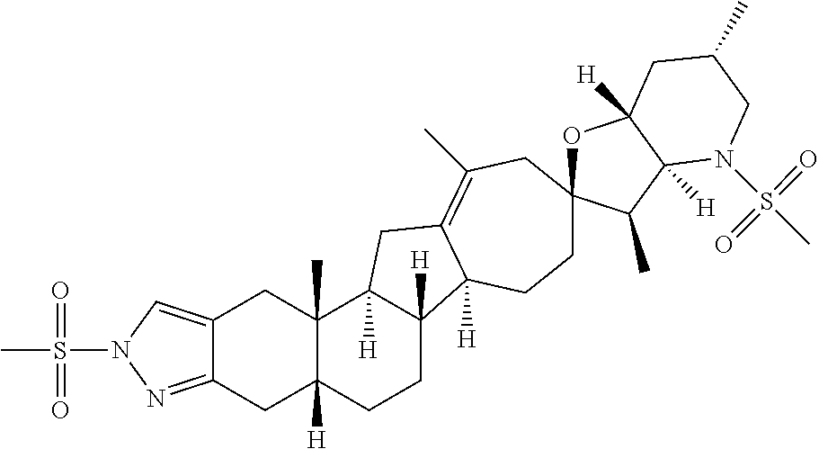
C1CC2([H])C([H])(CC3=C(C)CC4(OC5([H])C([H])(C4C)N(S(C)(=O)=O)CC(C)C5)CCC23[H])C2(C)C1([H])CC1=NN(S(C)(=O)=O)C=C1C2
